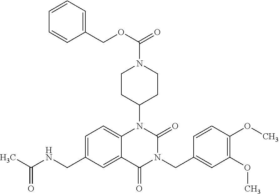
C1=C(CNC(C)=O)C=C2C(=C1)N(C1CCN(C(OCC3=CC=CC=C3)=O)CC1)C(=O)N(CC1=CC(OC)=C(OC)C=C1)C2=O
